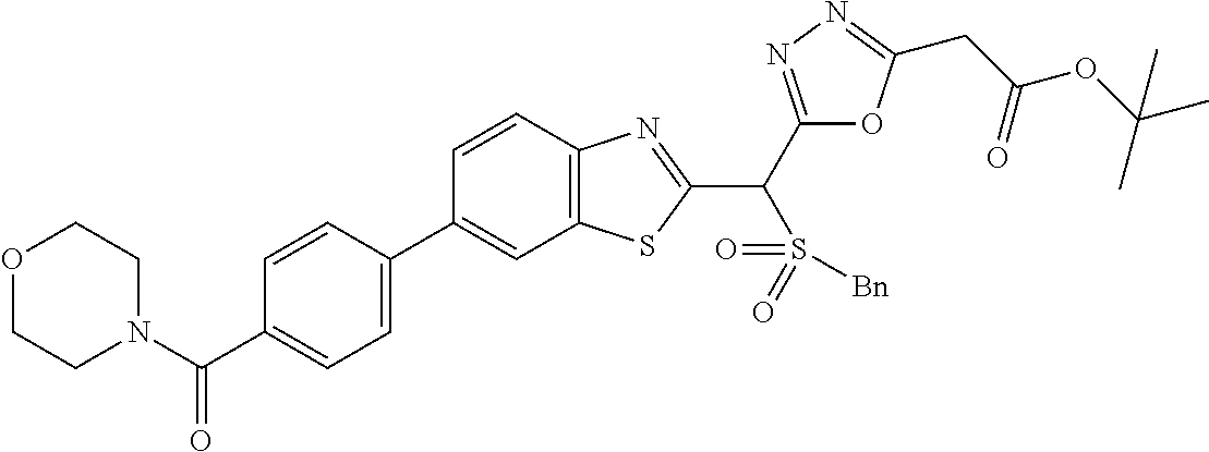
C12=C(C=CC(C3=CC=C(C(N4CCOCC4)=O)C=C3)=C1)N=C(C(S(=O)(=O)[Bn])C1=NN=C(CC(OC(C)(C)C)=O)O1)S2
